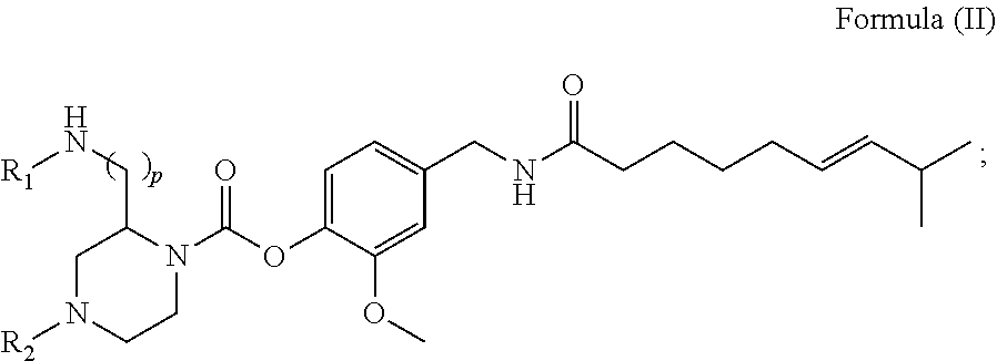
C1N([R2])CCN(C(OC2=CC=C(CNC(CCCCC=CC(C)C)=O)C=C2OC)=O)C1CN[R1]
